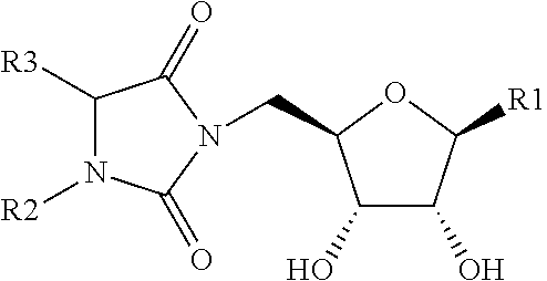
C(C1C(O)C(O)C([R1])O1)N1C(=O)N([R2])C([R3])C1=O
